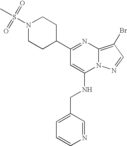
C1(C2CCN(S(=O)(=O)C)CC2)=NC2=C(Br)C=NN2C(NCC2=CC=CN=C2)=C1
